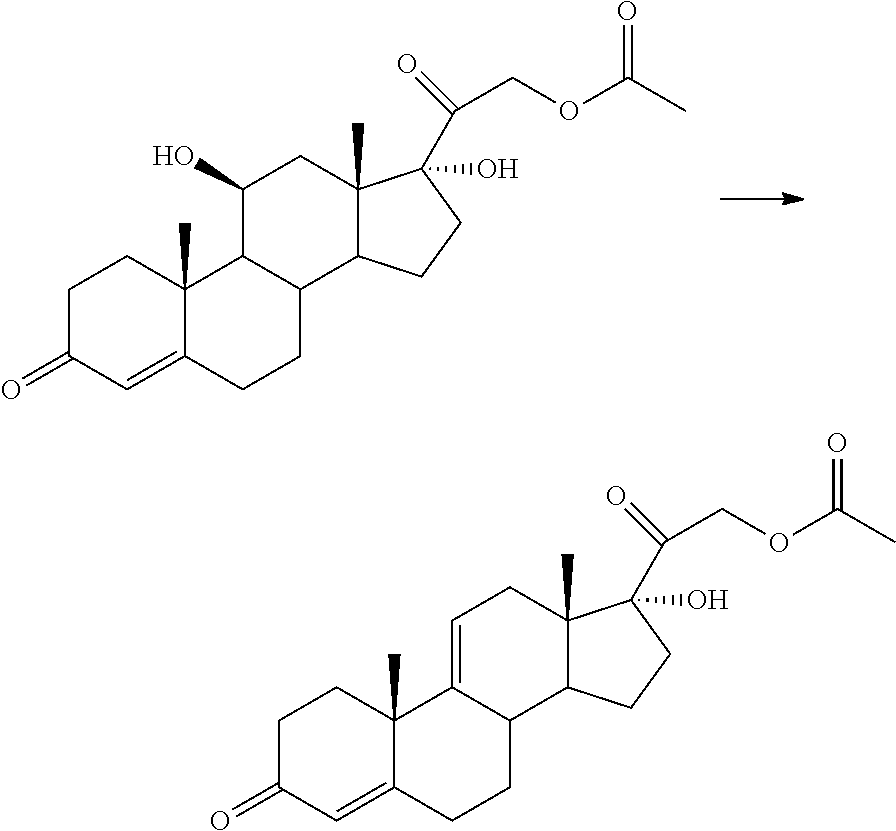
C1C(=O)C=C2C(C)(C1)C1C(CC2)C2C(C)(CC1O)C(C(COC(=O)C)=O)(O)CC2.C1C(=O)C=C2C(C)(C1)C1=CCC3(C)C(C1CC2)CCC3(C(COC(=O)C)=O)O
